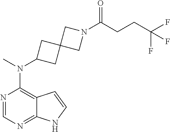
N1=CN=C2C(=C1N(C)C1CC3(C1)CN(C(CCC(F)(F)F)=O)C3)C=CN2
